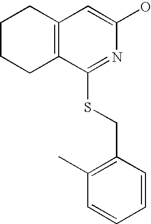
C1CCC2=C(C1)C=C(O)N=C2SCC1=C(C)C=CC=C1
